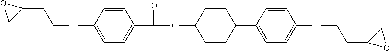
C1=CC(OCCC2OC2)=CC=C1C(OC1CCC(C2=CC=C(OCCC3OC3)C=C2)CC1)=O
